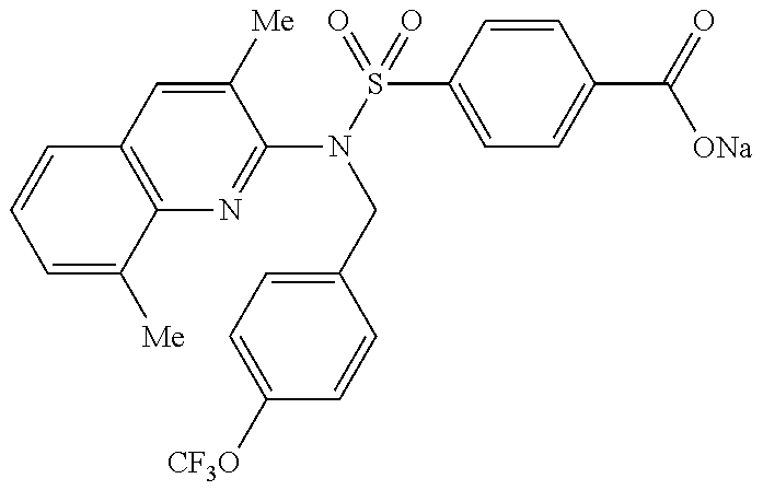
C1(N(S(=O)(C2=CC=C(C(=O)[ONa])C=C2)=O)CC2=CC=C([CF3O])C=C2)=NC2=C(C=C1[Me])C=CC=C2[Me]
